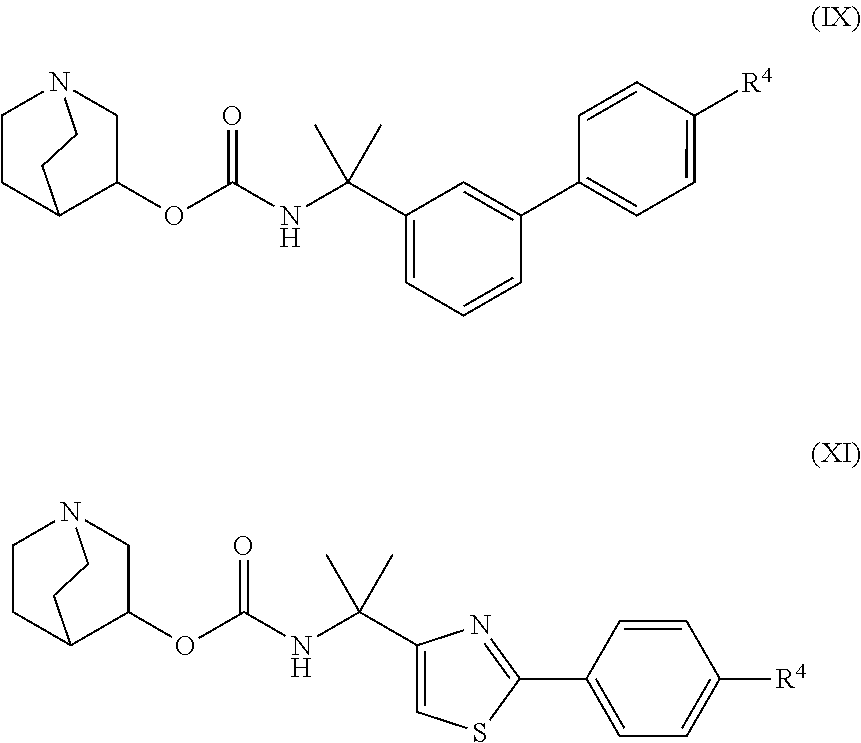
C12C(OC(NC(C3=CC=CC(C4=CC=C([R4])C=C4)=C3)(C)C)=O)CN(CC1)CC2.C12C(OC(NC(C3=CSC(C4=CC=C([R4])C=C4)=N3)(C)C)=O)CN(CC1)CC2
